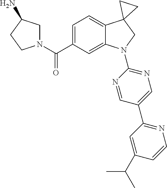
N1(C(C2=CC=C3C(=C2)N(C2=NC=C(C4=NC=CC(C(C)C)=C4)C=N2)CC32CC2)=O)CC(N)CC1
